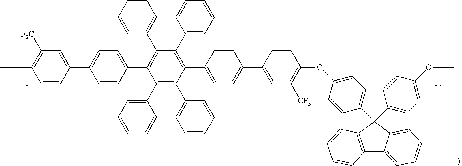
C1(C2=CC=CC=C2)=C(C2=CC=CC=C2)C(C2=CC=C(C3=CC([CF3])=C(OC4=CC=C(C5(C6=CC=C(OC)C=C6)C6=CC=CC=C6C6=C5C=CC=C6)C=C4)C=C3)C=C2)=C(C2=CC=CC=C2)C(C2=CC=CC=C2)=C1C1=CC=C(C2=CC([F3C])=C(C)C=C2)C=C1
